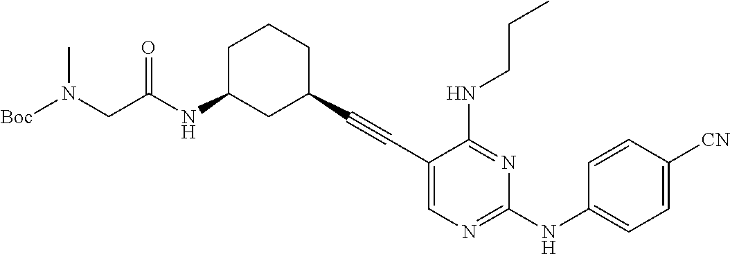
C1(C#CC2CCCC(NC(=O)CN(C)[Boc])C2)=CN=C(NC2=CC=C([CN])C=C2)N=C1NCCC
